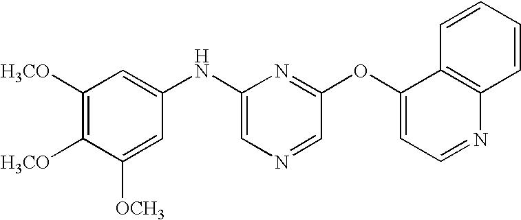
C1([H3CO])=C([H3CO])C([OCH3])=CC(NC2=CN=CC(OC3=CC=NC4=C3C=CC=C4)=N2)=C1
